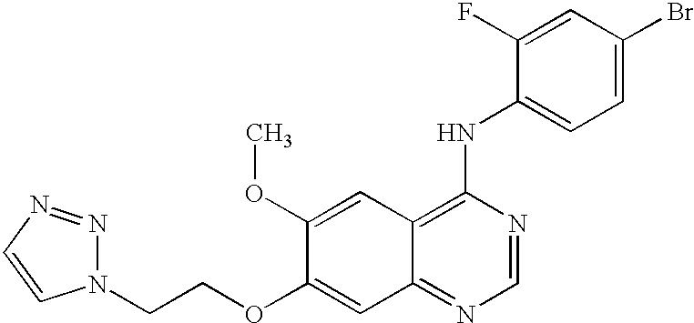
C1(OC)=CC2=C(NC3=CC=C(Br)C=C3F)N=CN=C2C=C1OCCN1N=NC=C1
